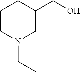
C1CN(CC)CC(CO)C1
